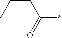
C(CC(*)=O)C
